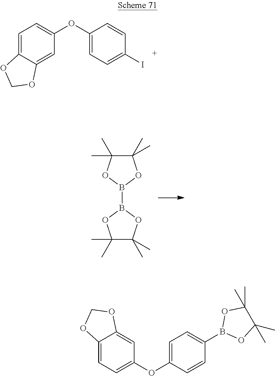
B1(B2OC(C)(C)C(C)(C)O2)OC(C)(C)C(C)(C)O1.O(C1=CC=C(B2OC(C)(C)C(C)(C)O2)C=C1)C1=CC=C2C(=C1)OCO2.C1(OC2=CC=C(I)C=C2)=CC=C2C(=C1)OCO2
